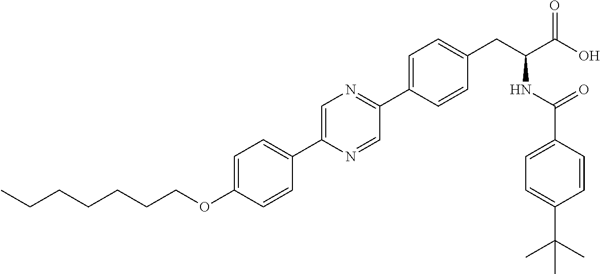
CCCCCCCOC1=CC=C(C2=CN=C(C3=CC=C(CC(C(O)=O)NC(C4=CC=C(C(C)(C)C)C=C4)=O)C=C3)C=N2)C=C1
